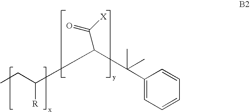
C(C(C(C(C1=CC=CC=C1)(C)C)C([X])=O)[R])C
